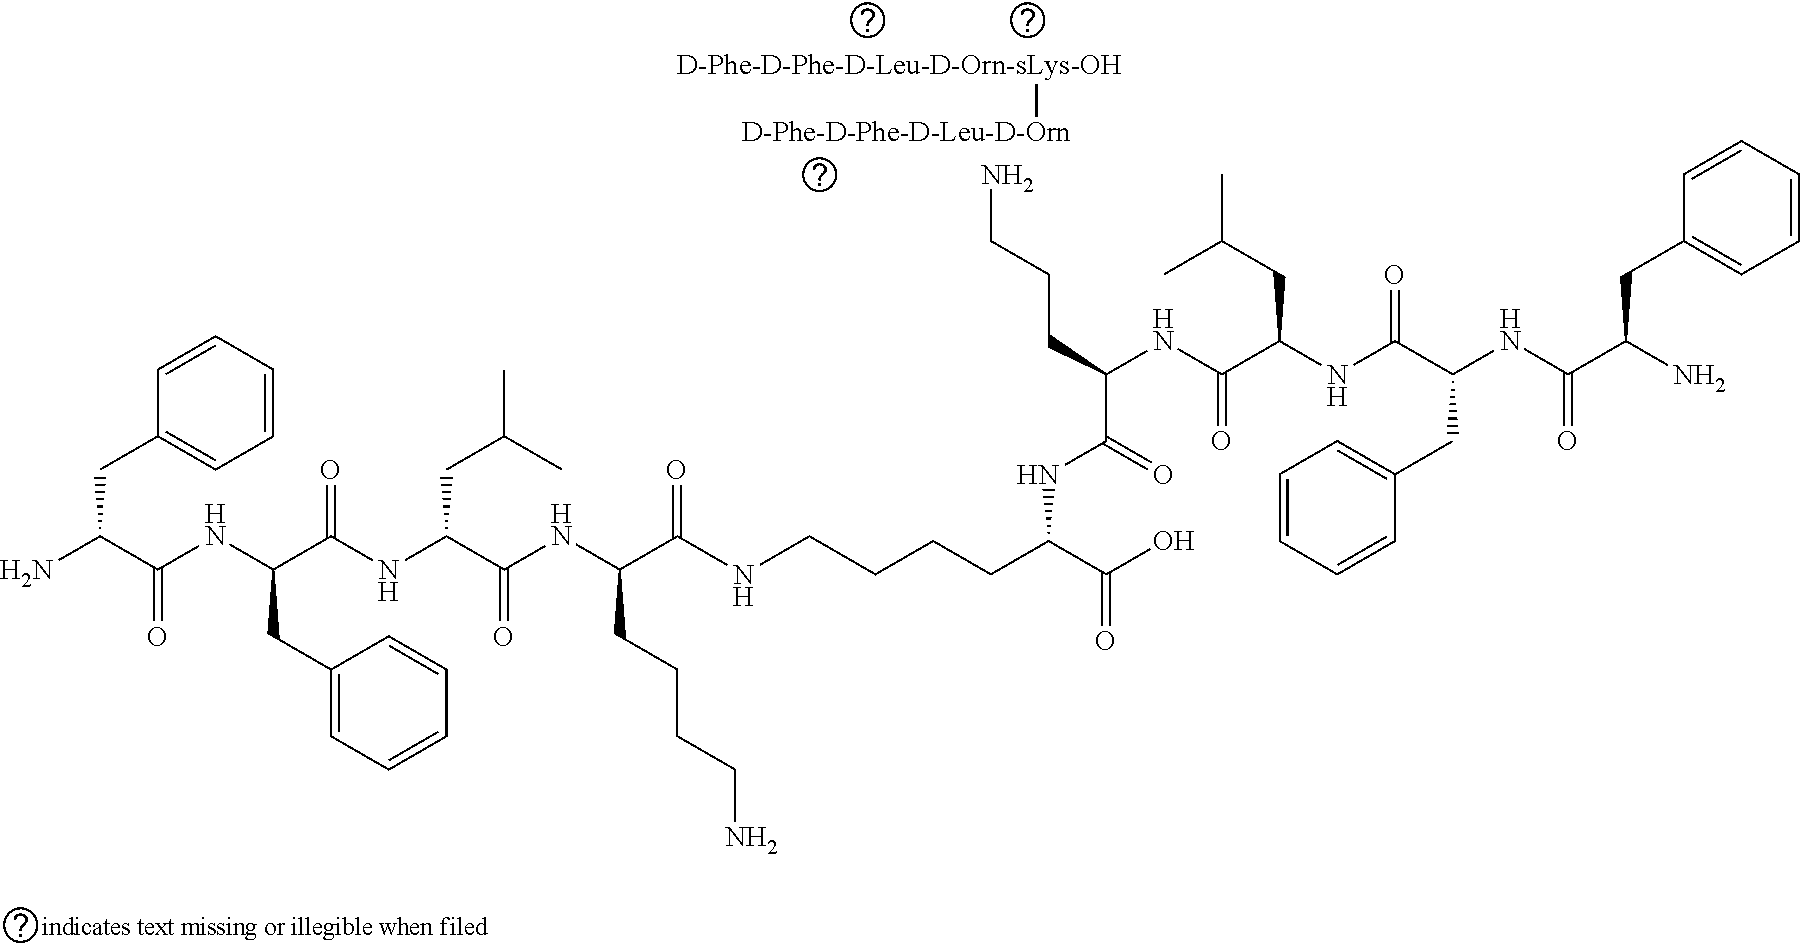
C1(CC(NC(C(N)CC2=CC=CC=C2)=O)C(NC(C(NC(C(=O)NCCCCC(C(O)=O)NC(C(CCCN)NC(C(NC(C(NC(C(N)CC2=CC=CC=C2)=O)CC2=CC=CC=C2)=O)CC(C)C)=O)=O)CCCCN)=O)CC(C)C)=O)=CC=CC=C1.[D-Phe-D-Phe-D-Leu-D-Orn-sLys-OH][D-Phe-D-Phe-D-Leu-D-Orn]
